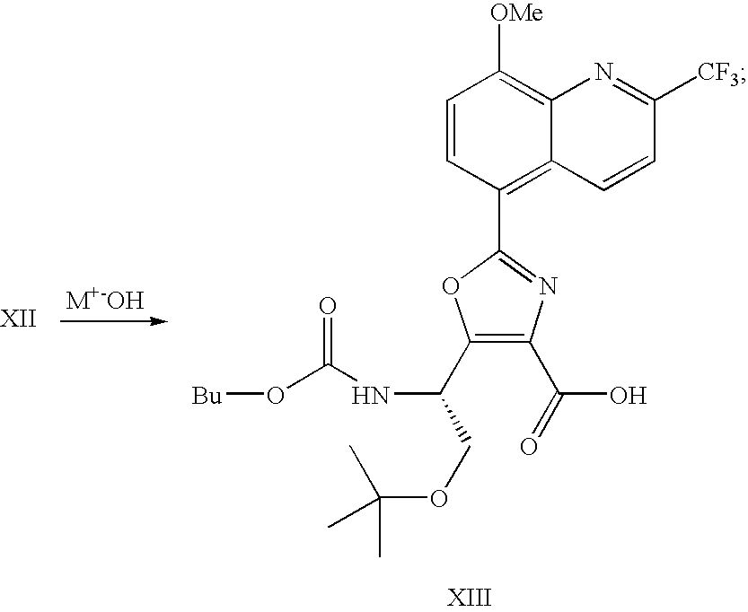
C1([OMe])=C2C(=C(C3=NC(C(O)=O)=C(C(NC(O[Bu])=O)COC(C)(C)C)O3)C=C1)C=CC([CF3])=N2
